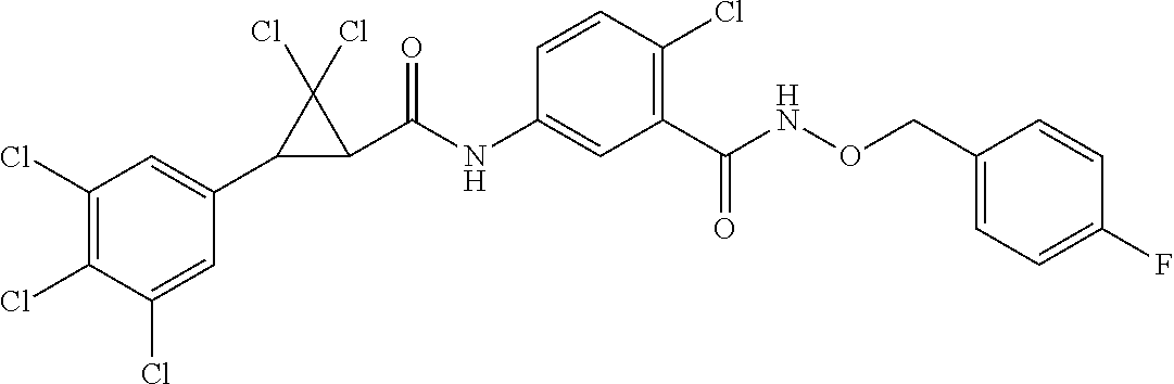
C1(Cl)=C(Cl)C(Cl)=CC(C2C(C(NC3=CC(C(NOCC4=CC=C(F)C=C4)=O)=C(Cl)C=C3)=O)C2(Cl)Cl)=C1
